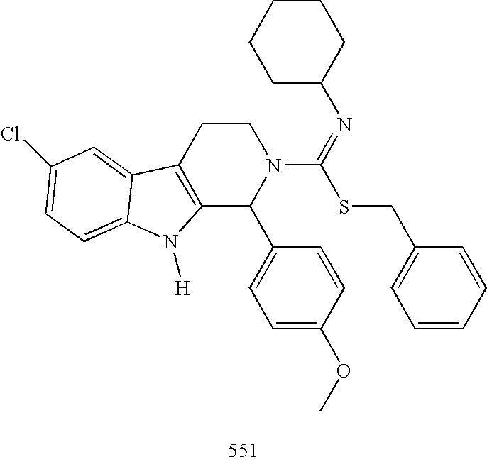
C12=C(CCN(C(=NC3CCCCC3)SCC3=CC=CC=C3)C1C1=CC=C(OC)C=C1)C1=CC(Cl)=CC=C1N2[H]
